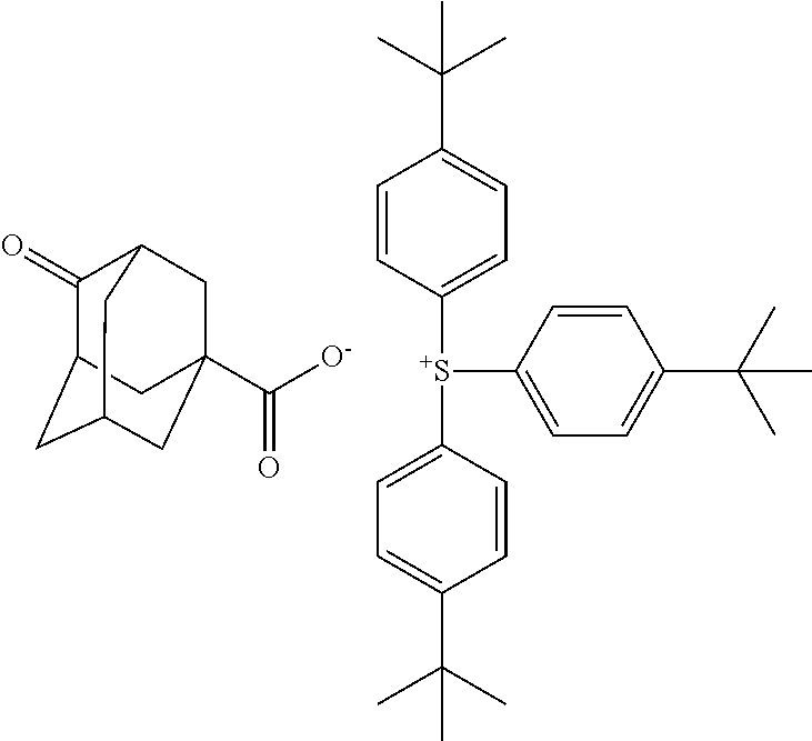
C1(=O)C2CC3CC(C([O-])=O)(CC1C3)C2.C1=CC([S+](C2=CC=C(C(C)(C)C)C=C2)C2=CC=C(C(C)(C)C)C=C2)=CC=C1C(C)(C)C
